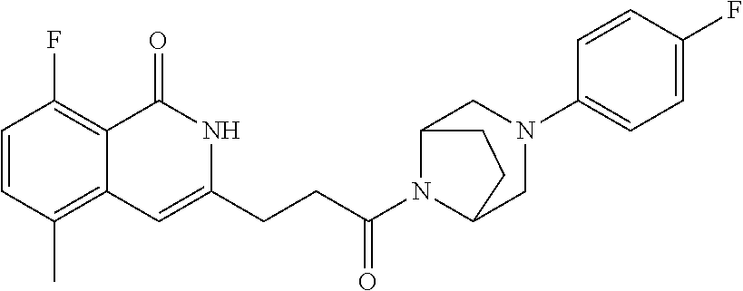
C1=CC(C)=C2C(=C1F)C(=O)NC(CCC(N1C3CN(C4=CC=C(F)C=C4)CC1CC3)=O)=C2
